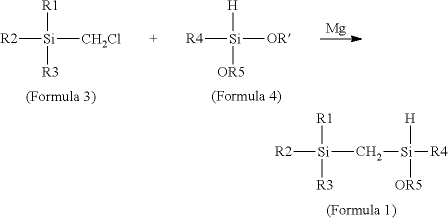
[R2][Si](C[Si]([R4])([H])[OR5])([R1])[R3].[R2][Si]([CH2Cl])([R3])[R1].[R4][Si]([OR])([OR5])[H].[Mg]
